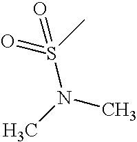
S(N(C)C)(C)(=O)=O
